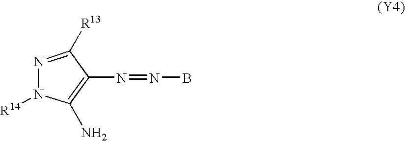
N1=C([R13])C(N=NB)=C(N)N1[R14]
